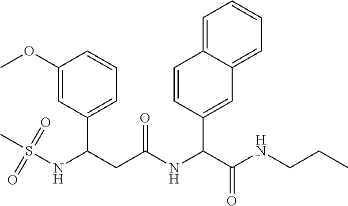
C1(OC)=CC(C(NS(=O)(C)=O)CC(NC(C2=CC3=CC=CC=C3C=C2)C(NCCC)=O)=O)=CC=C1
